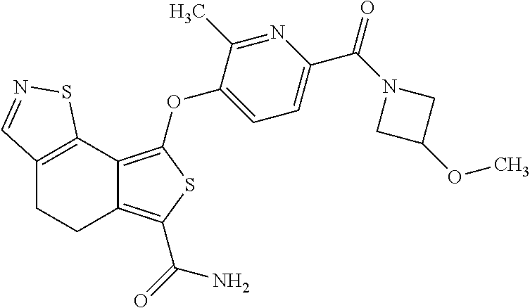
C12=C(C3=C(OC4=CC=C(C(N5CC(OC)C5)=O)N=C4C)SC(C(=O)N)=C3CC1)SN=C2
